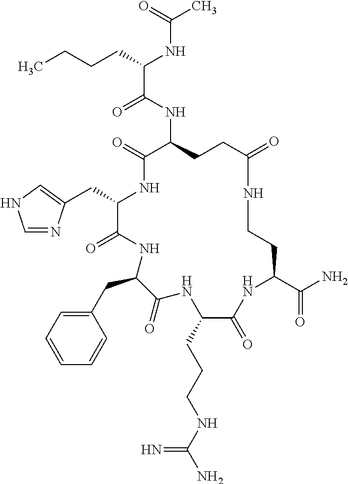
C(C1NC(=O)C(NC(C(CCCC)NC(C)=O)=O)CCC(=O)NCCC(C(N)=O)NC(=O)C(CCCNC(N)=N)NC(=O)C(CC2=CC=CC=C2)NC1=O)C1=CNC=N1
